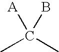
CC(C)([A])B
